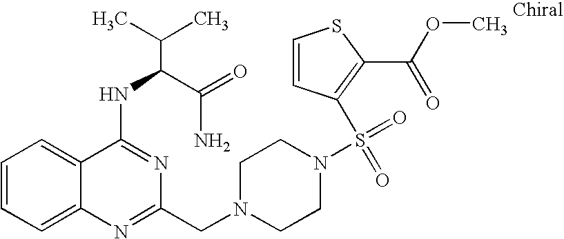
C1=CC=C2C(=C1)C(NC(C(N)=O)C(C)C)=NC(CN1CCN(S(=O)(=O)C3=C(C(OC)=O)SC=C3)CC1)=N2
